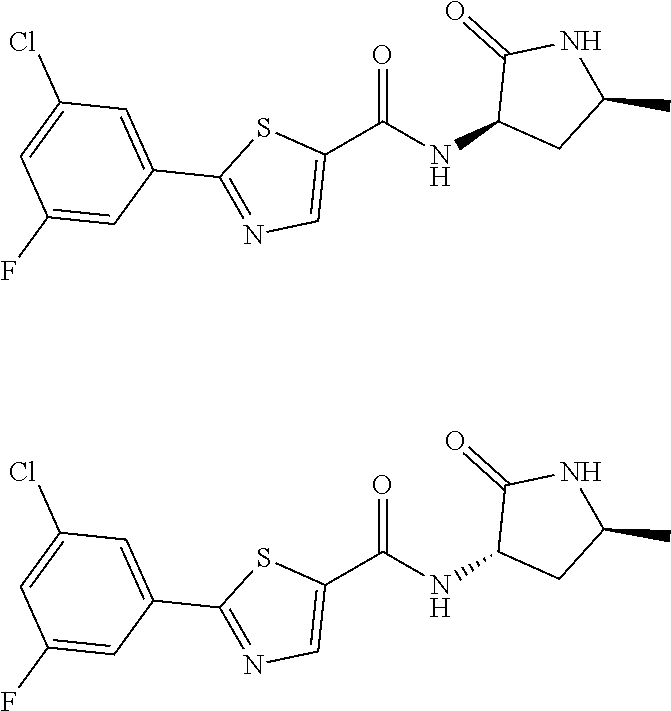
C1(C(NC2CC(C)NC2=O)=O)=CN=C(C2=CC(Cl)=CC(F)=C2)S1.C1(C(NC2CC(C)NC2=O)=O)=CN=C(C2=CC(Cl)=CC(F)=C2)S1
